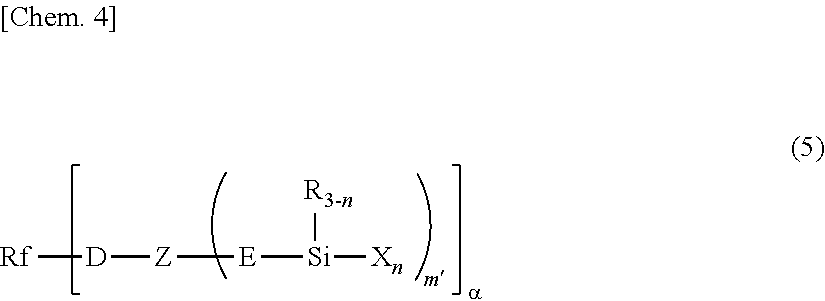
[Rf][D][Z][E][Si]([Xn])[R3-n]
